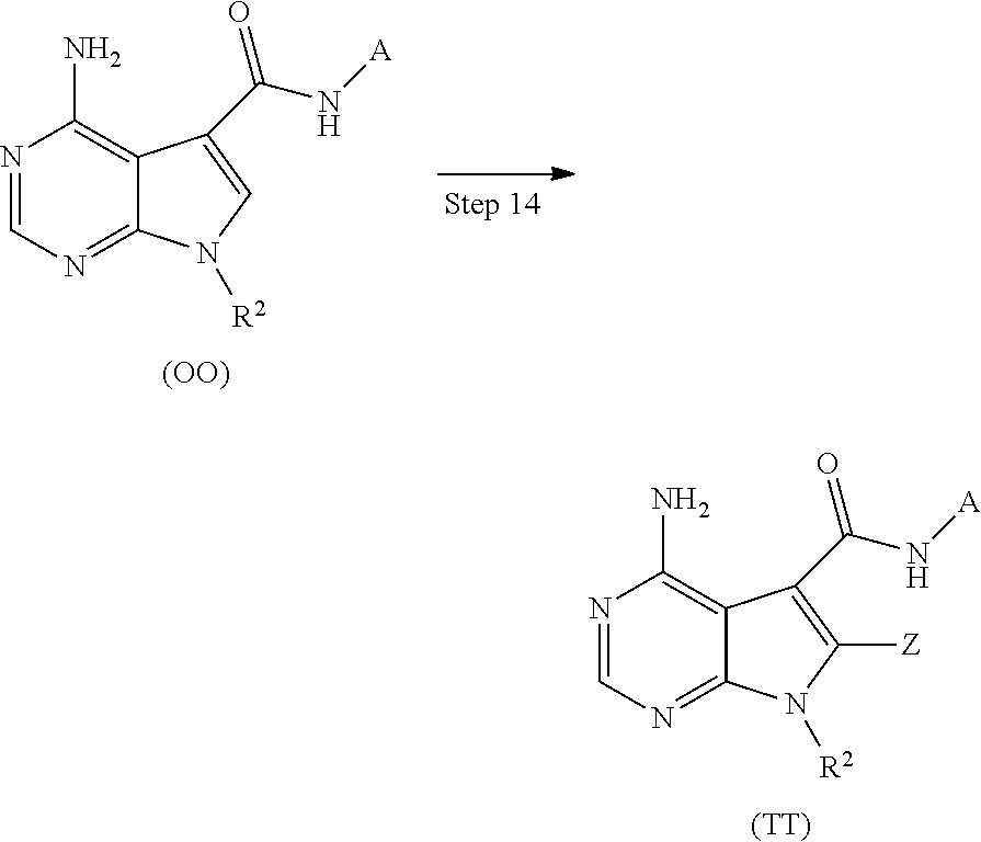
N1=CN=C2C(=C1N)C(C(N[A])=O)=C([Z])N2[R2].[(TT)].N1=CN=C2C(=C1N)C(C(N[A])=O)=CN2[R2].[(OO)]
